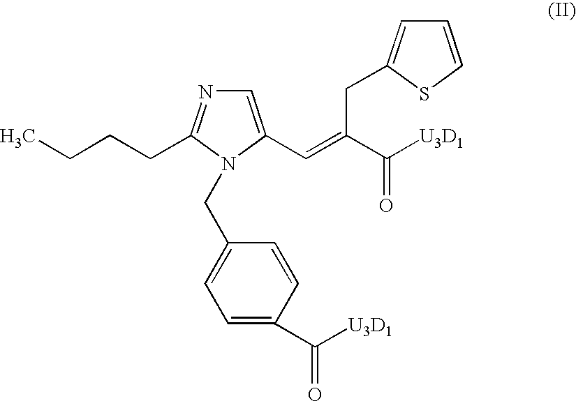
CCCCC1=NC=C(C=C(C([U3D1])=O)CC2=CC=CS2)N1CC1=CC=C(C([U3D1])=O)C=C1
